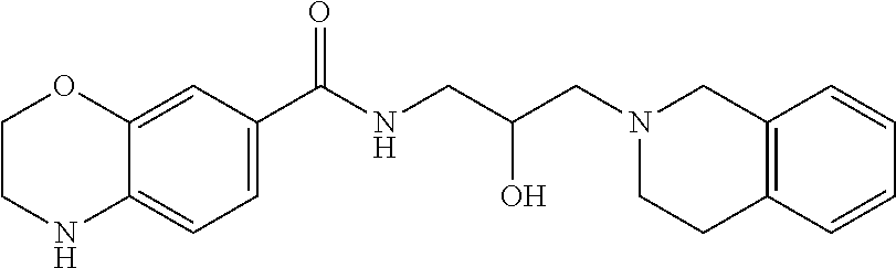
C12=CC(C(NCC(CN3CCC4=C(C3)C=CC=C4)O)=O)=CC=C1NCCO2
